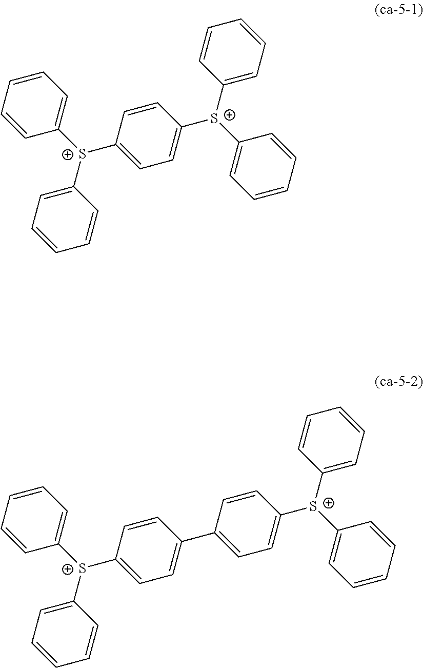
[S+](C1=CC=C([S+](C2=CC=CC=C2)C2=CC=CC=C2)C=C1)(C1=CC=CC=C1)C1=CC=CC=C1.[S+](C1=CC=C(C2=CC=C([S+](C3=CC=CC=C3)C3=CC=CC=C3)C=C2)C=C1)(C1=CC=CC=C1)C1=CC=CC=C1
